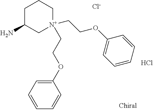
C1C(N)C[N+](CCOC2=CC=CC=C2)(CCOC2=CC=CC=C2)CC1.Cl.[Cl-]
